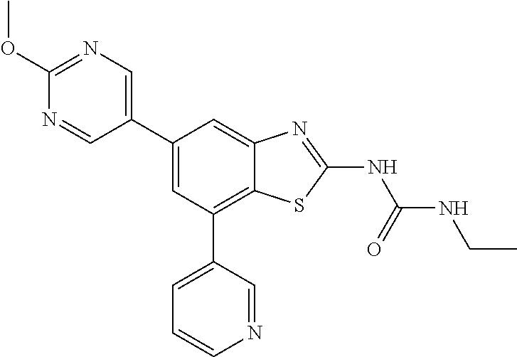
C1(C2=CN=C(OC)N=C2)=CC(C2=CC=CN=C2)=C2C(=C1)N=C(NC(=O)NCC)S2
